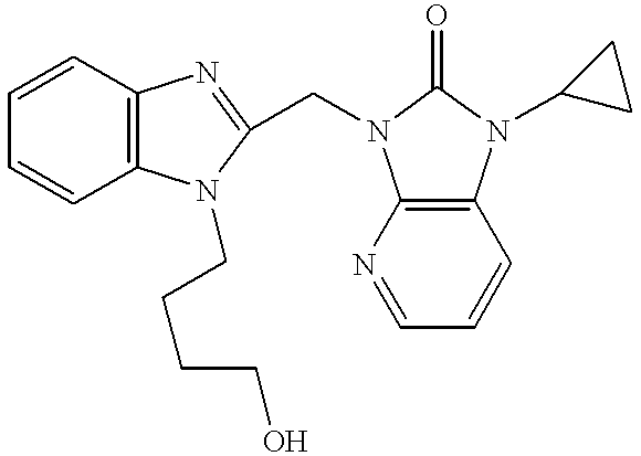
C1=CC2=C(C=C1)N(CCCCO)C(CN1C3=C(C=CC=N3)N(C3CC3)C1=O)=N2
